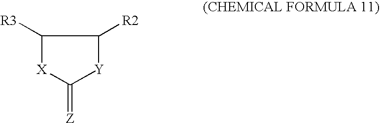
C1([R3])[X]C(=[Z])[Y]C1[R2]
